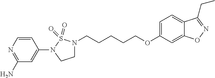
C1(N2CCN(CCCCCOC3=CC=C4C(=C3)ON=C4CC)S2(=O)=O)=CC(N)=NC=C1
